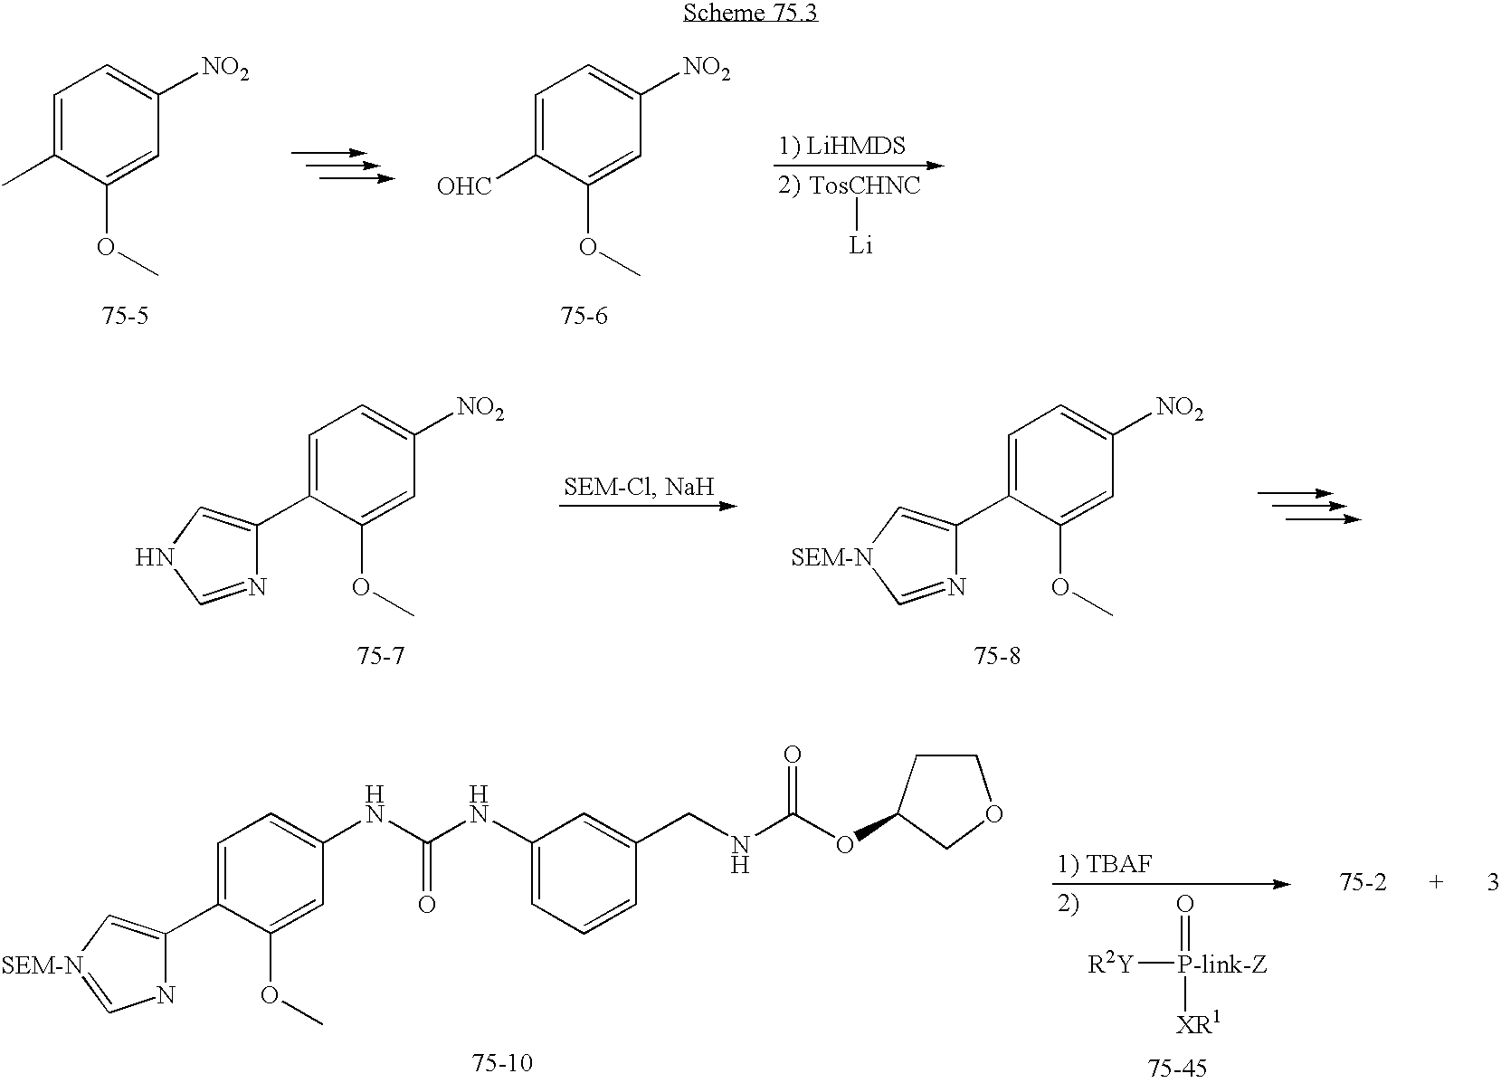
C1=C(C2=CNC=N2)C(OC)=CC([NO2])=C1.C1=C(C2=C[SEM-N]C=N2)C(OC)=CC([NO2])=C1.C1=C(C2=C[SEM-N]=CN2)C(OC)=CC(NC(NC2=CC=CC(CNC(OC3CCOC3)=O)=C2)=O)=C1.[R2Y][P-link-Z](=O)[XR1].C1=C(C)C(OC)=CC([NO2])=C1.[TosCHNC][Li].C1=C([OHC])C(OC)=CC([NO2])=C1
